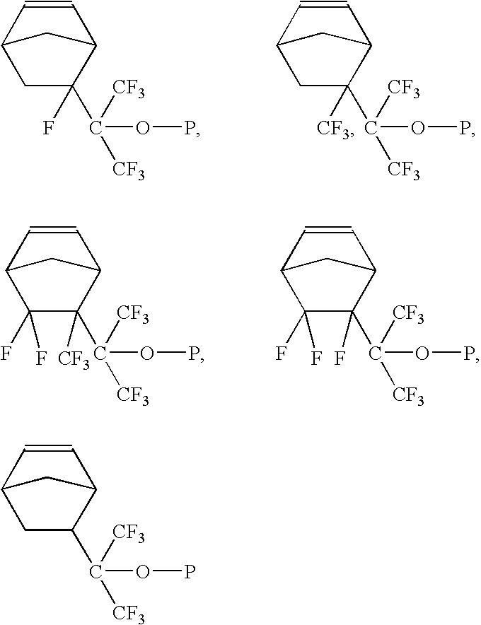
C1=CC2C(C(OP)([CF3])[CF3])CC1C2.C1=CC2C(C(OP)([CF3])[CF3])(F)CC1C2.C1=CC2C(C(OP)([CF3])[CF3])([CF3])CC1C2.C1=CC2C(C(OP)([CF3])[CF3])([CF3])C(F)(F)C1C2.C1=CC2C(C(OP)([CF3])[CF3])(F)C(F)(F)C1C2
